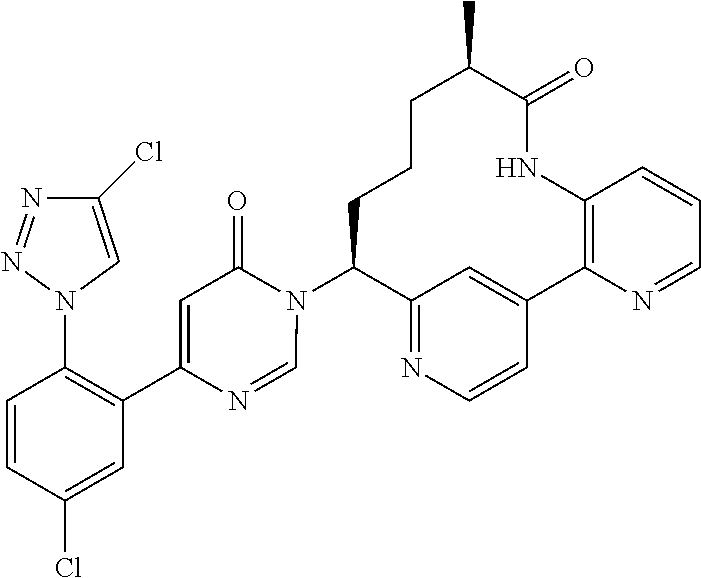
C12=NC=CC(=C1)C1=C(NC(=O)C(C)CCCC2N2C(=O)C=C(C3=C(N4C=C(Cl)N=N4)C=CC(Cl)=C3)N=C2)C=CC=N1
